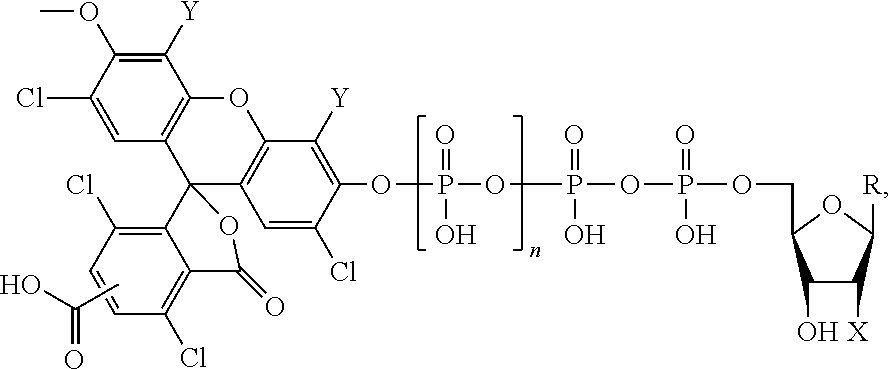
CC(O)=O.C1([Y])=C(OC)C(Cl)=CC2=C1OC1=C(C23C2=C(Cl)C=CC(Cl)=C2C(=O)O3)C=C(Cl)C(OP(OP(OP(OCC2C(O)C([X])C([R])O2)(=O)O)(=O)O)(=O)O)=C1[Y]
